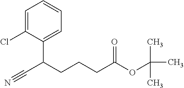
C1=C(C(CCCC(OC(C)(C)C)=O)C#N)C(Cl)=CC=C1
